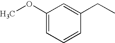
C1(OC)=CC=CC(CC)=C1
